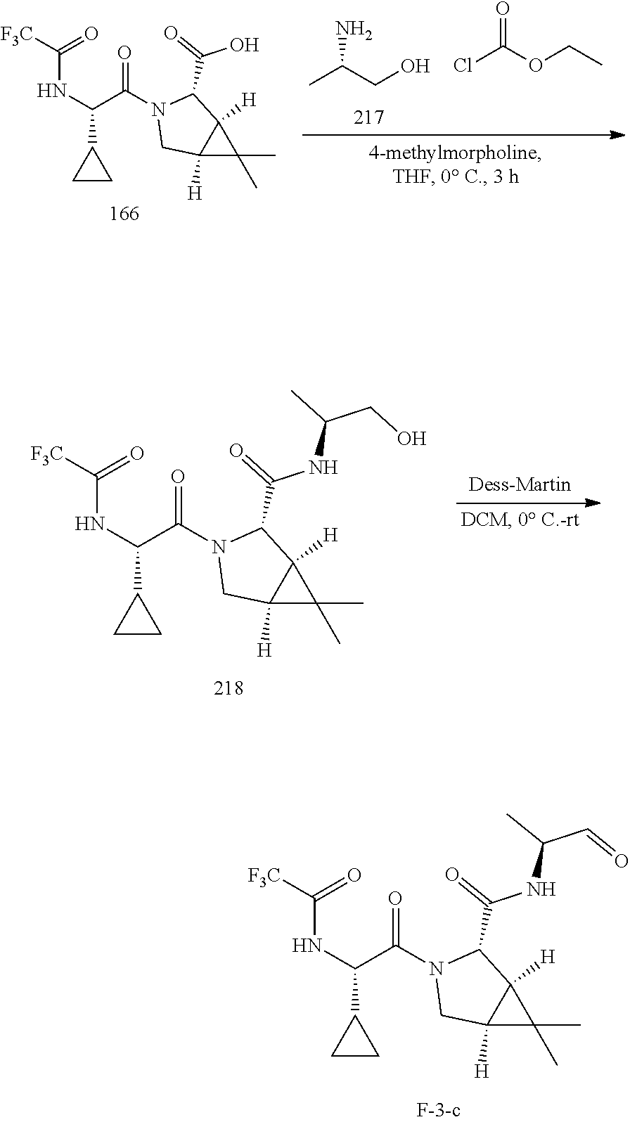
C(=O)(NC(C=O)C)C1N(C(C(NC(=O)[F3C])C2CC2)=O)CC2([H])C(C)(C)C12[H].C12([H])C(C)(C)C1([H])C(C(=O)O)N(C(C(NC(=O)[F3C])C1CC1)=O)C2.C(C)(CO)N.O=C(Cl)OCC.C12([H])C(C)(C)C1([H])C(C(=O)NC(C)CO)N(C(C(NC(=O)[F3C])C1CC1)=O)C2
